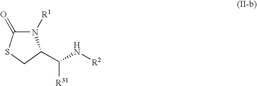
N1([R1])C(=O)SCC1C([R31])N[R2]
